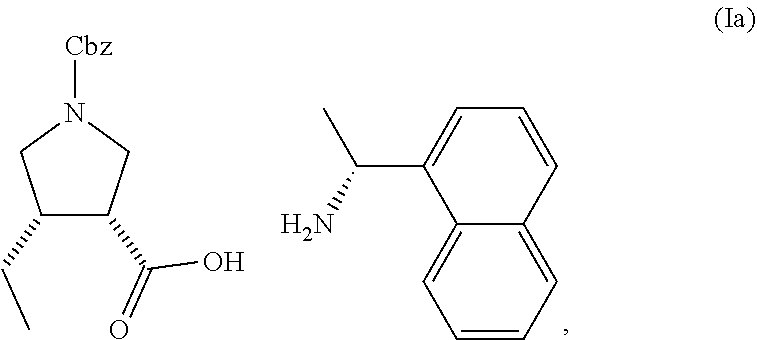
C1(CC)C(C(=O)O)CN([Cbz])C1.C(C1=CC=CC2=CC=CC=C12)(N)C
